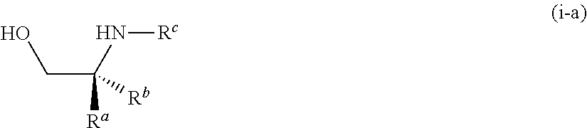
OCC(N[Rc])([Ra])[Rb]
